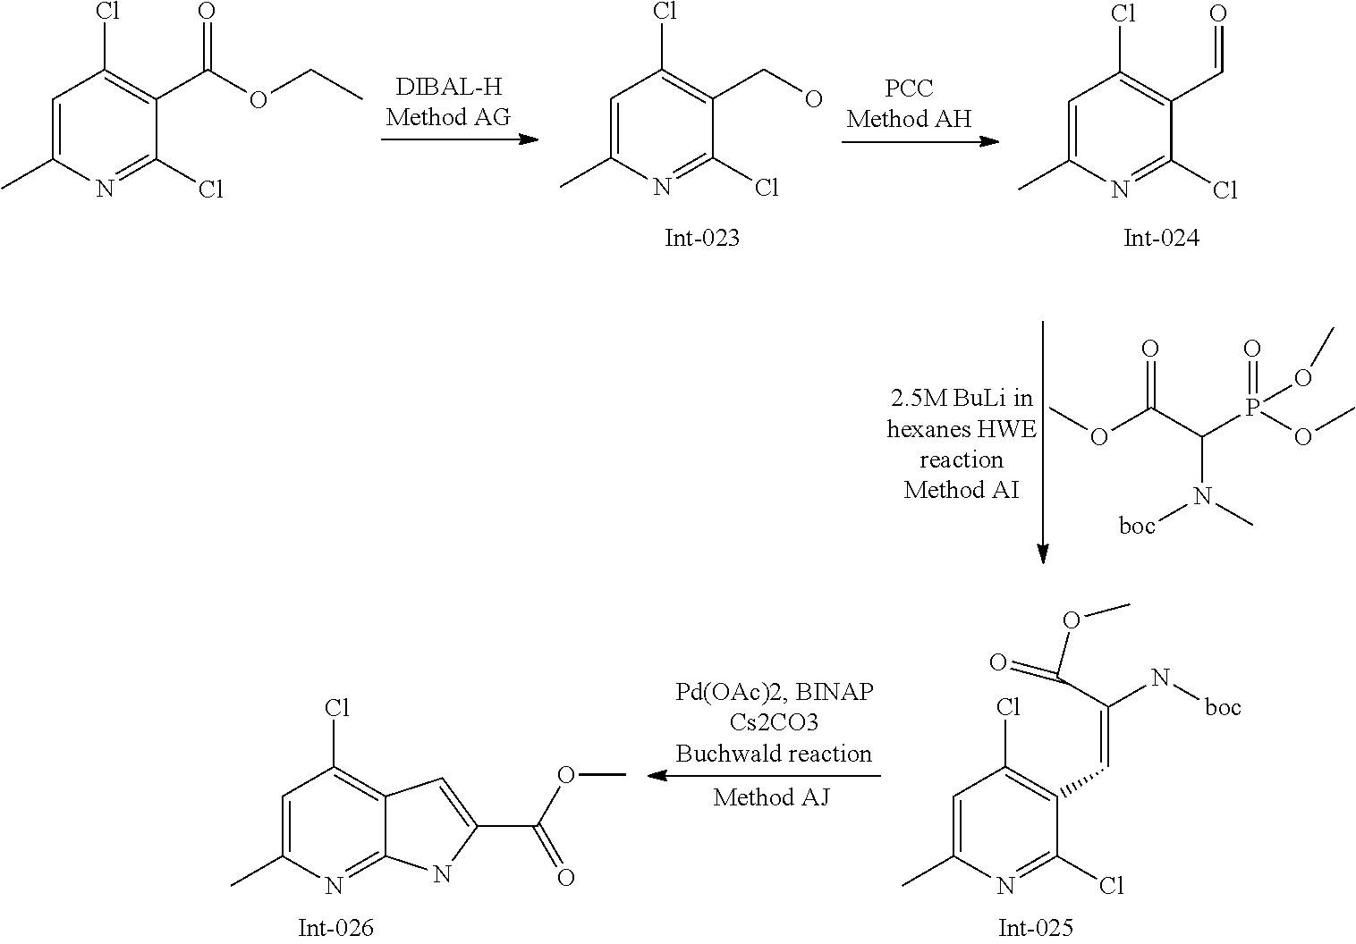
C1=C(C)N=C(Cl)C(C(OCC)=O)=C1Cl.COC(C(P(OC)(=O)OC)N(C)[boc])=O.C1=C(C)N=C(Cl)C(CO)=C1Cl.C1=C(C)N=C(Cl)C(C=O)=C1Cl.C1=C(C)N=C(Cl)C(C=C(C(OC)=O)N[boc])=C1Cl.C1=C(C)N=C2C(=C1Cl)C=C(C(OC)=O)N2
